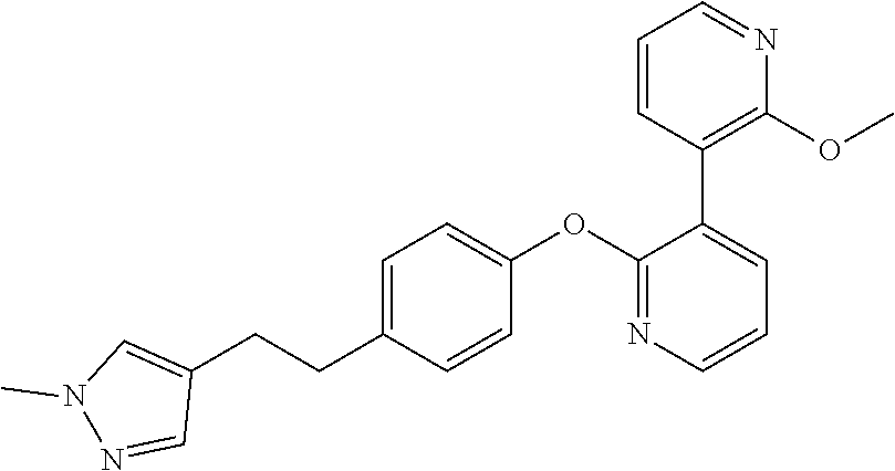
C1(CCC2=CC=C(OC3=NC=CC=C3C3=C(OC)N=CC=C3)C=C2)=CN(C)N=C1
